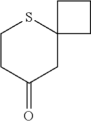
C1CC(=O)CC2(S1)CCC2
